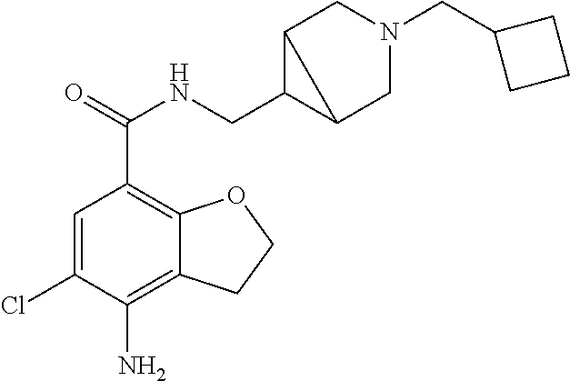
C1=C(Cl)C(N)=C2C(=C1C(=O)NCC1C3CN(CC4CCC4)CC13)OCC2
